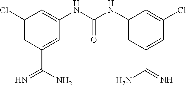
C1(Cl)=CC(NC(NC2=CC(Cl)=CC(C(N)=N)=C2)=O)=CC(C(=N)N)=C1
